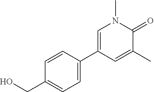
C1(CO)=CC=C(C2=CN(C)C(=O)C(C)=C2)C=C1
